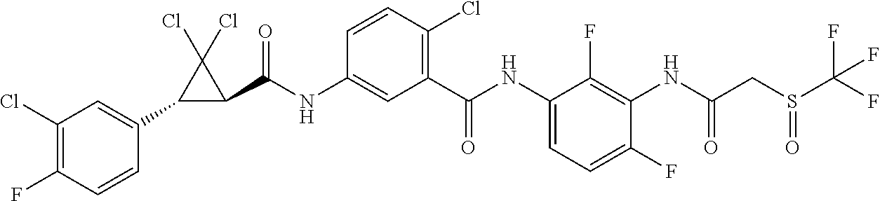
C1(C2=CC(Cl)=C(F)C=C2)C(C(NC2=CC(C(NC3=CC=C(F)C(NC(CS(C(F)(F)F)=O)=O)=C3F)=O)=C(Cl)C=C2)=O)C1(Cl)Cl
